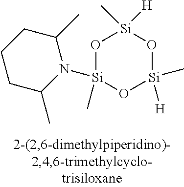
O1[Si](C)(N2C(C)CCCC2C)O[Si]([H])(C)O[Si]1(C)[H]
